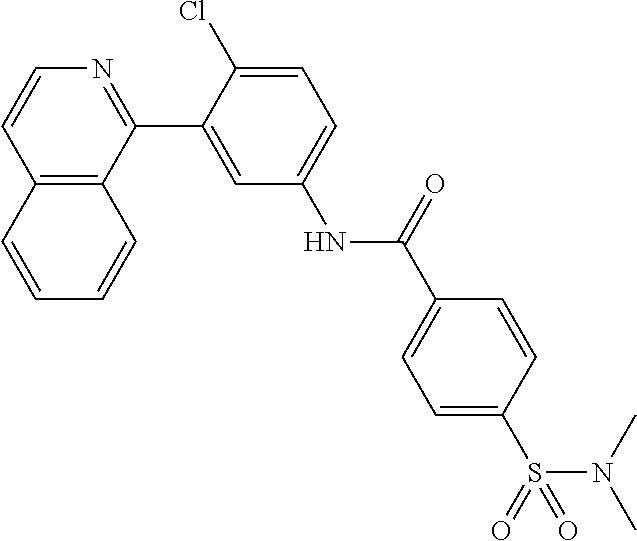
C12=C(C(C3=CC(NC(C4=CC=C(S(N(C)C)(=O)=O)C=C4)=O)=CC=C3Cl)=NC=C1)C=CC=C2
